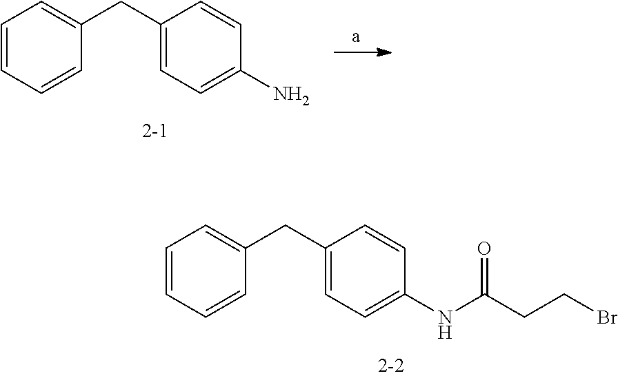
C1=CC=CC(CC2=CC=C(NC(CCBr)=O)C=C2)=C1.[a].C1=CC=CC(CC2=CC=C(N)C=C2)=C1
